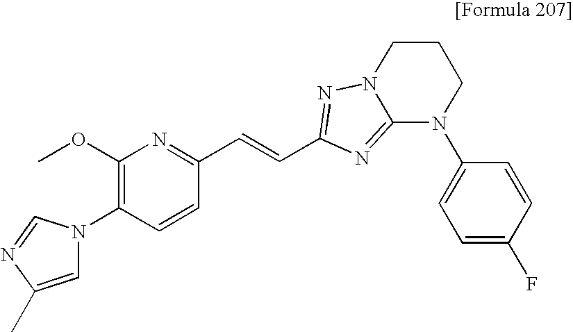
N1(C2=C(OC)N=C(C=CC3=NN4CCCN(C5=CC=C(F)C=C5)C4=N3)C=C2)C=C(C)N=C1
